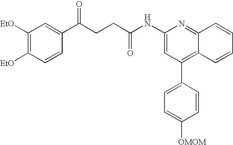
C1([EtO])=C([EtO])C=CC(C(CCC(NC2=CC(C3=CC=C([OMOM])C=C3)=C3C(=N2)C=CC=C3)=O)=O)=C1
